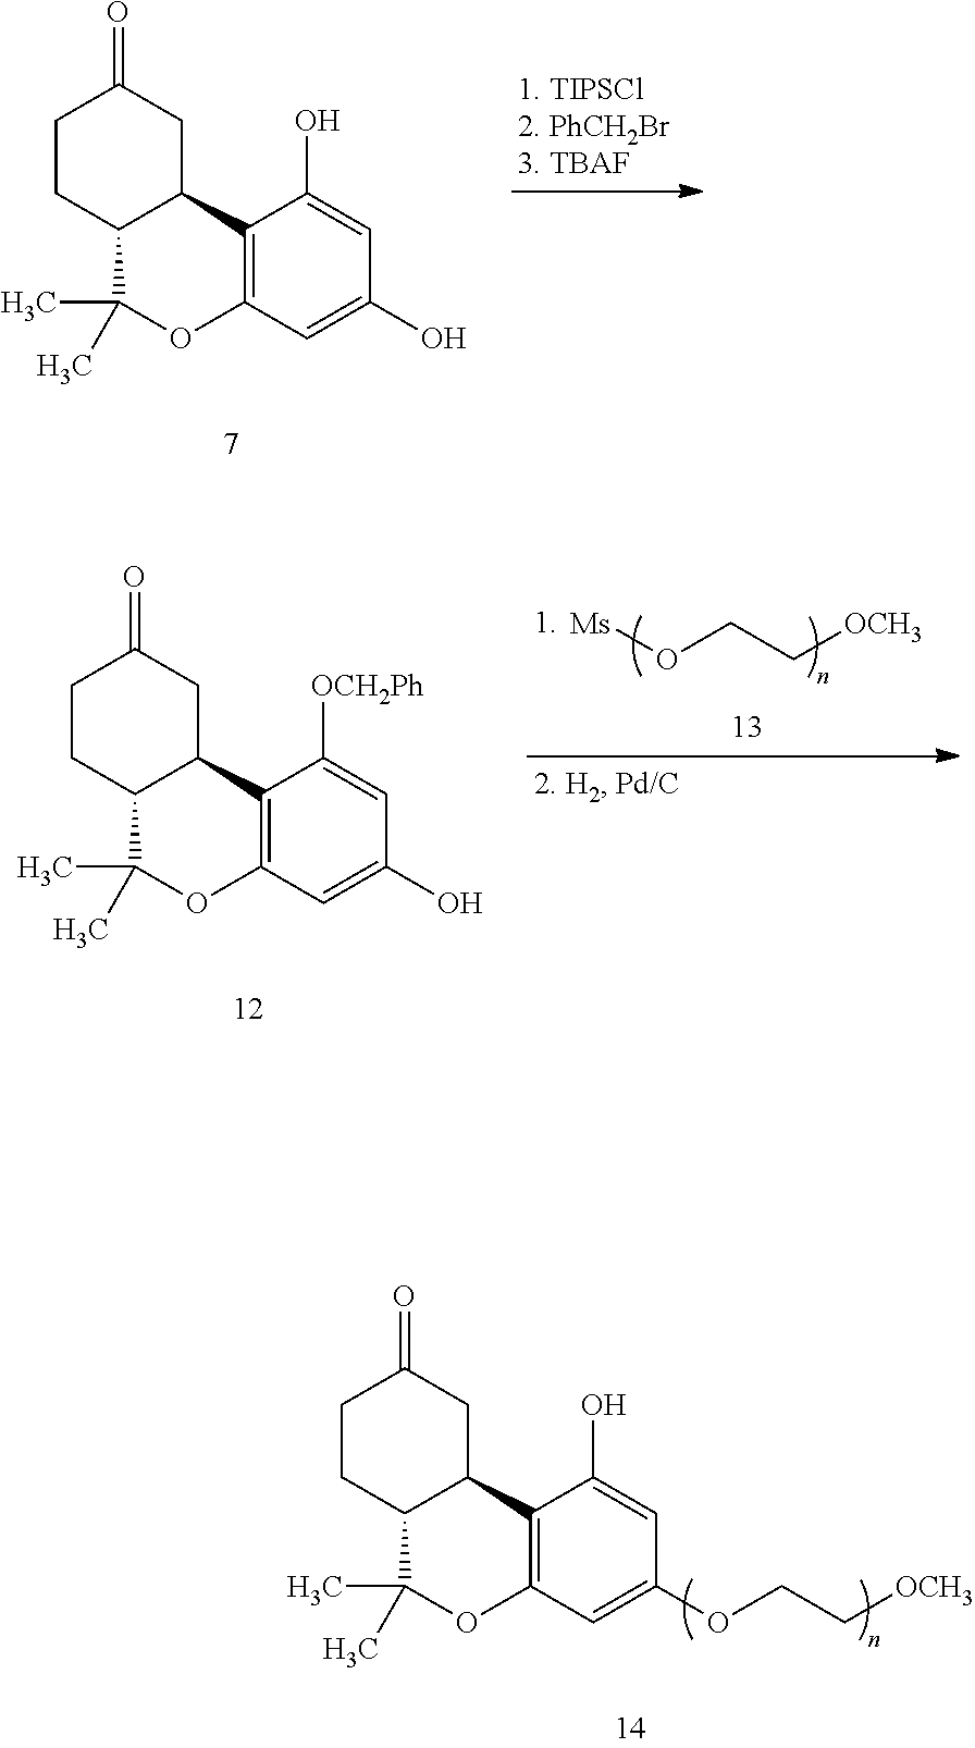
C12=C(C=C(O)C=C1O)OC(C)(C)C1C2CC(=O)CC1.[Ms]OCC[OCH3].C12=C(C=C(O)C=C1[OCH2Ph])OC(C)(C)C1C2CC(=O)CC1.C12=C(C=C(OCC[OCH3])C=C1O)OC(C)(C)C1C2CC(=O)CC1
